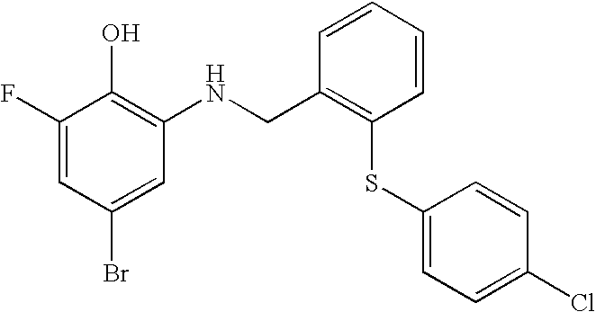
C1(Br)=CC(NCC2=C(SC3=CC=C(Cl)C=C3)C=CC=C2)=C(O)C(F)=C1
